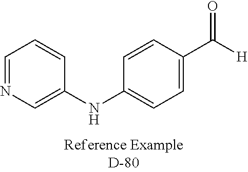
C1=CC(NC2=CN=CC=C2)=CC=C1C([H])=O
